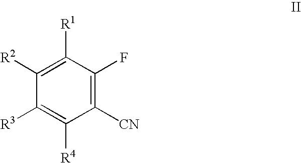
C1([R3])=C([R4])C([CN])=C(F)C([R1])=C1[R2]
